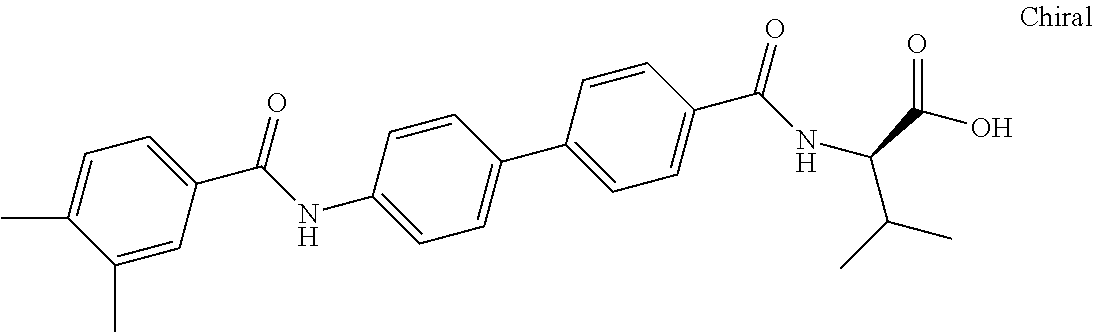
C1(C)=CC(C(NC2=CC=C(C3=CC=C(C(NC(C(O)=O)C(C)C)=O)C=C3)C=C2)=O)=CC=C1C
